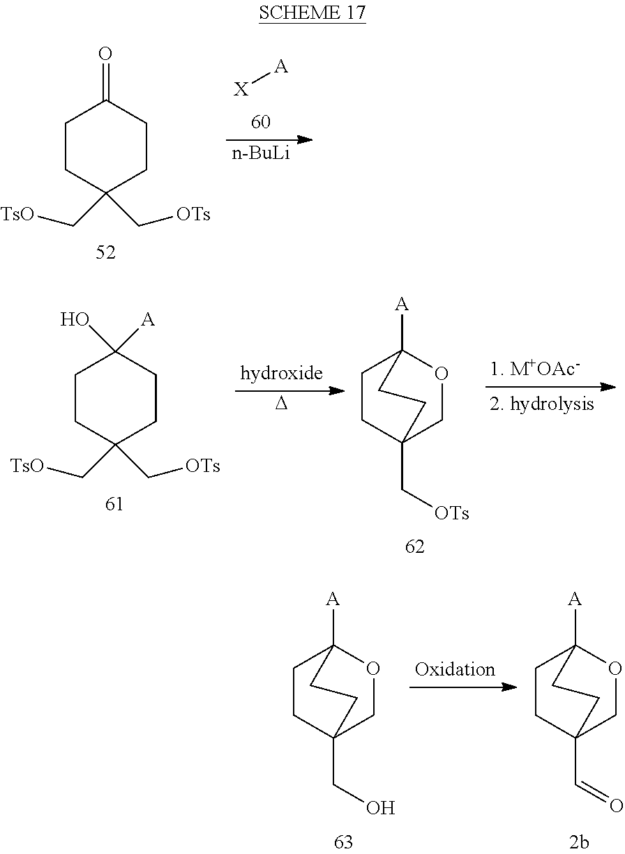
C1CC(C[TsO])(C[OTs])CCC1=O.[X][A].[n-BuLi].C1CC(C[TsO])(C[OTs])CCC1(O)[A].[D].C1CC2(C[OTs])COC1([A])CC2.C1CC2(CO)COC1([A])CC2.C1CC2(C=O)COC1([A])CC2
